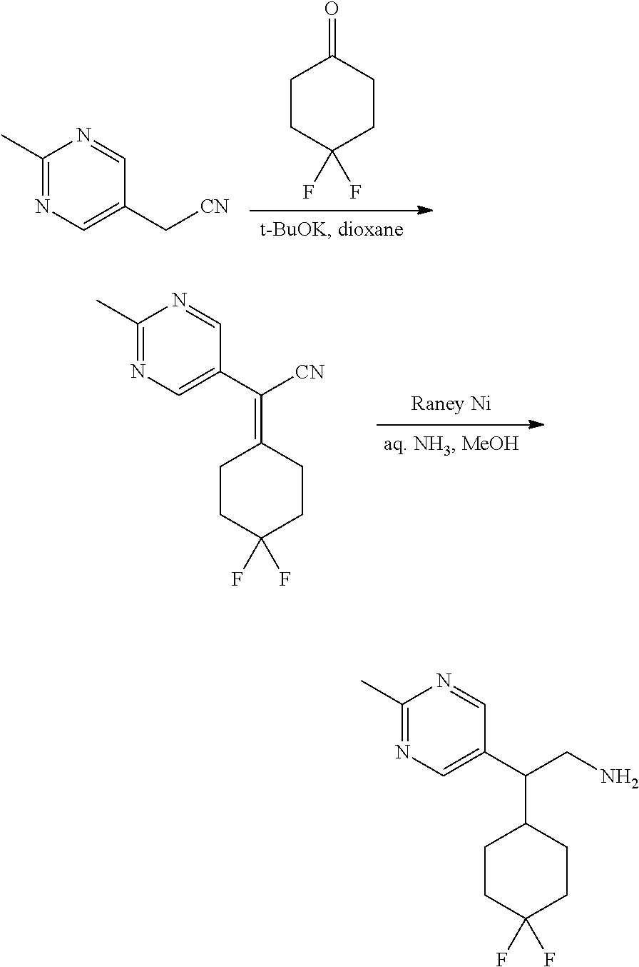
C1(C)=NC=C(C[CN])C=N1.C1CC(F)(F)CCC1=O.C1(C)=NC=C(C([CN])=C2CCC(F)(F)CC2)C=N1.C1(C)=NC=C(C(CN)C2CCC(F)(F)CC2)C=N1
